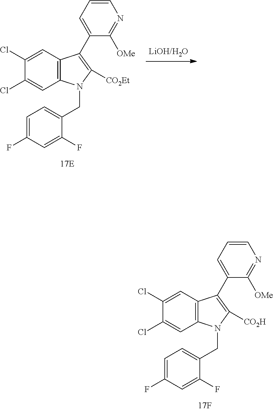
C12=C(C=C(Cl)C(Cl)=C1)N(CC1=CC=C(F)C=C1F)C([CO2H])=C2C1=CC=CN=C1[OMe].C12=C(C=C(Cl)C(Cl)=C1)N(CC1=CC=C(F)C=C1F)C([CO2Et])=C2C1=CC=CN=C1[OMe]
